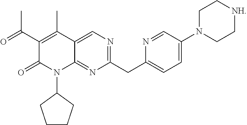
C1(CC2=CC=C(N3CC[NH]CC3)C=N2)=NC=C2C(=N1)N(C1CCCC1)C(=O)C(C(C)=O)=C2C
